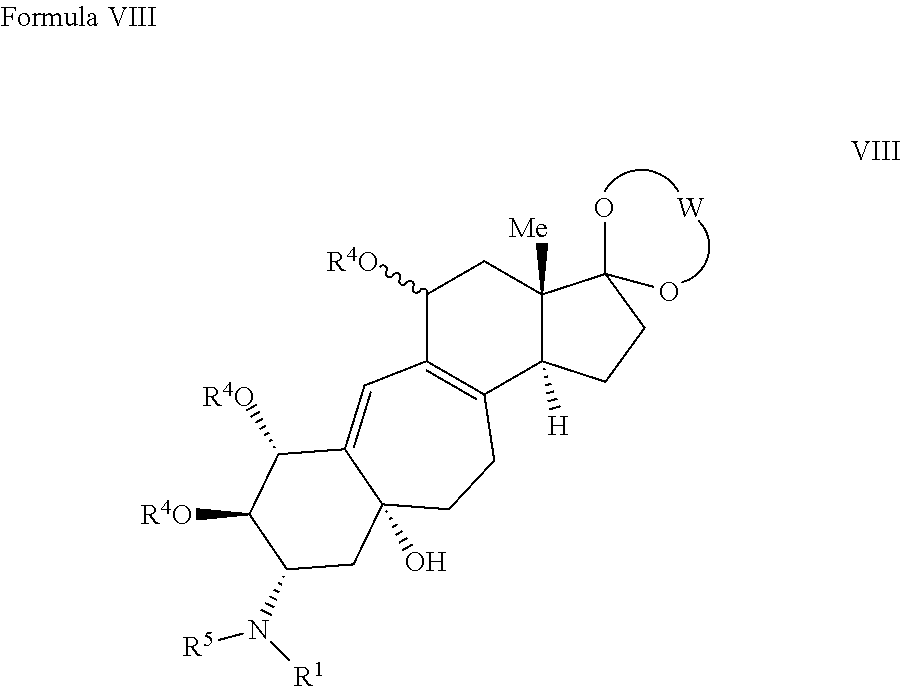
C1([R4O])C2=C(C3([H])C([Me])(C1)C(O)(O)CC3)CCC1(O)C(=C2)C([R4O])C([R4O])C(N([R1])[R5])C1.[W]
